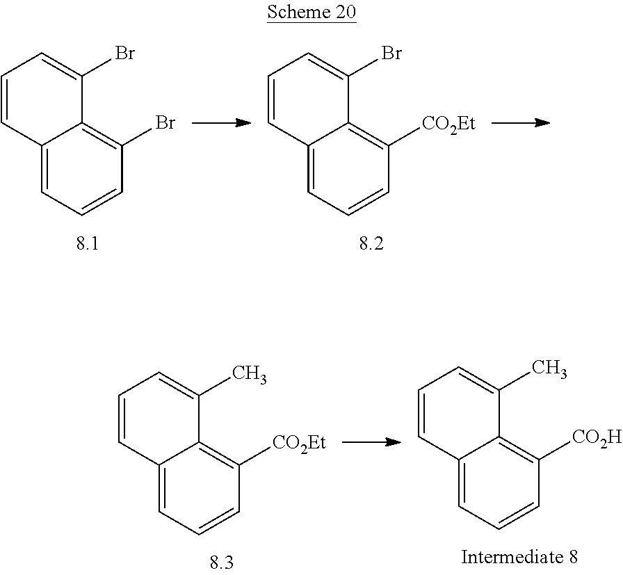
C1=CC2=CC=CC(Br)=C2C(Br)=C1.C1=CC2=CC=CC([CO2Et])=C2C(Br)=C1.C1=CC2=CC=CC([CO2Et])=C2C(C)=C1.C1=CC2=CC=CC([CO2H])=C2C(C)=C1
